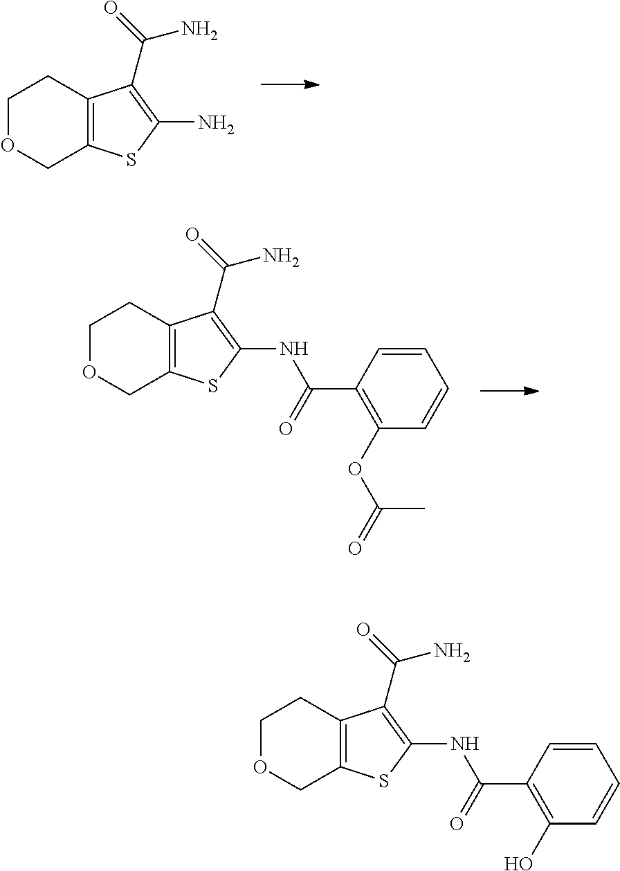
C12=C(SC(N)=C1C(=O)N)COCC2.C12=C(SC(NC(C3=C(OC(=O)C)C=CC=C3)=O)=C1C(=O)N)COCC2.C12=C(SC(NC(C3=C(O)C=CC=C3)=O)=C1C(=O)N)COCC2
